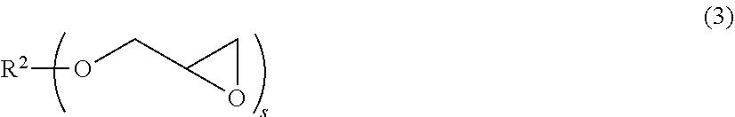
C1C(CO[R2])O1
